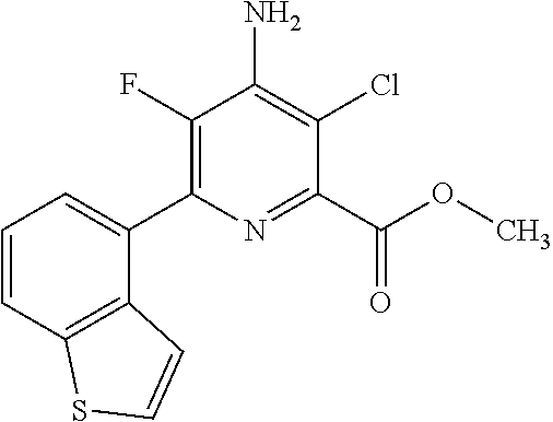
C1(C2=CC=CC3=C2C=CS3)=C(F)C(N)=C(Cl)C(C(OC)=O)=N1
